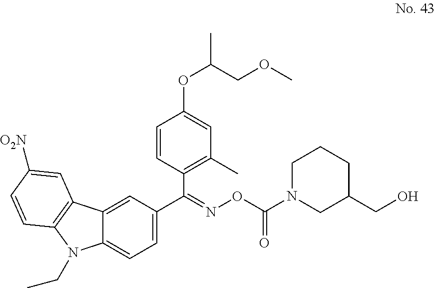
C1=C(C(=NOC(N2CC(CO)CCC2)=O)C2=C(C)C=C(OC(COC)C)C=C2)C=C2C(=C1)N(CC)C1=C2C=C([O2N])C=C1
